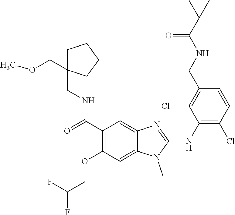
C1(C(=O)NCC2(COC)CCCC2)=C(OCC(F)F)C=C2C(=C1)N=C(NC1=C(Cl)C=CC(CNC(C(C)(C)C)=O)=C1Cl)N2C
